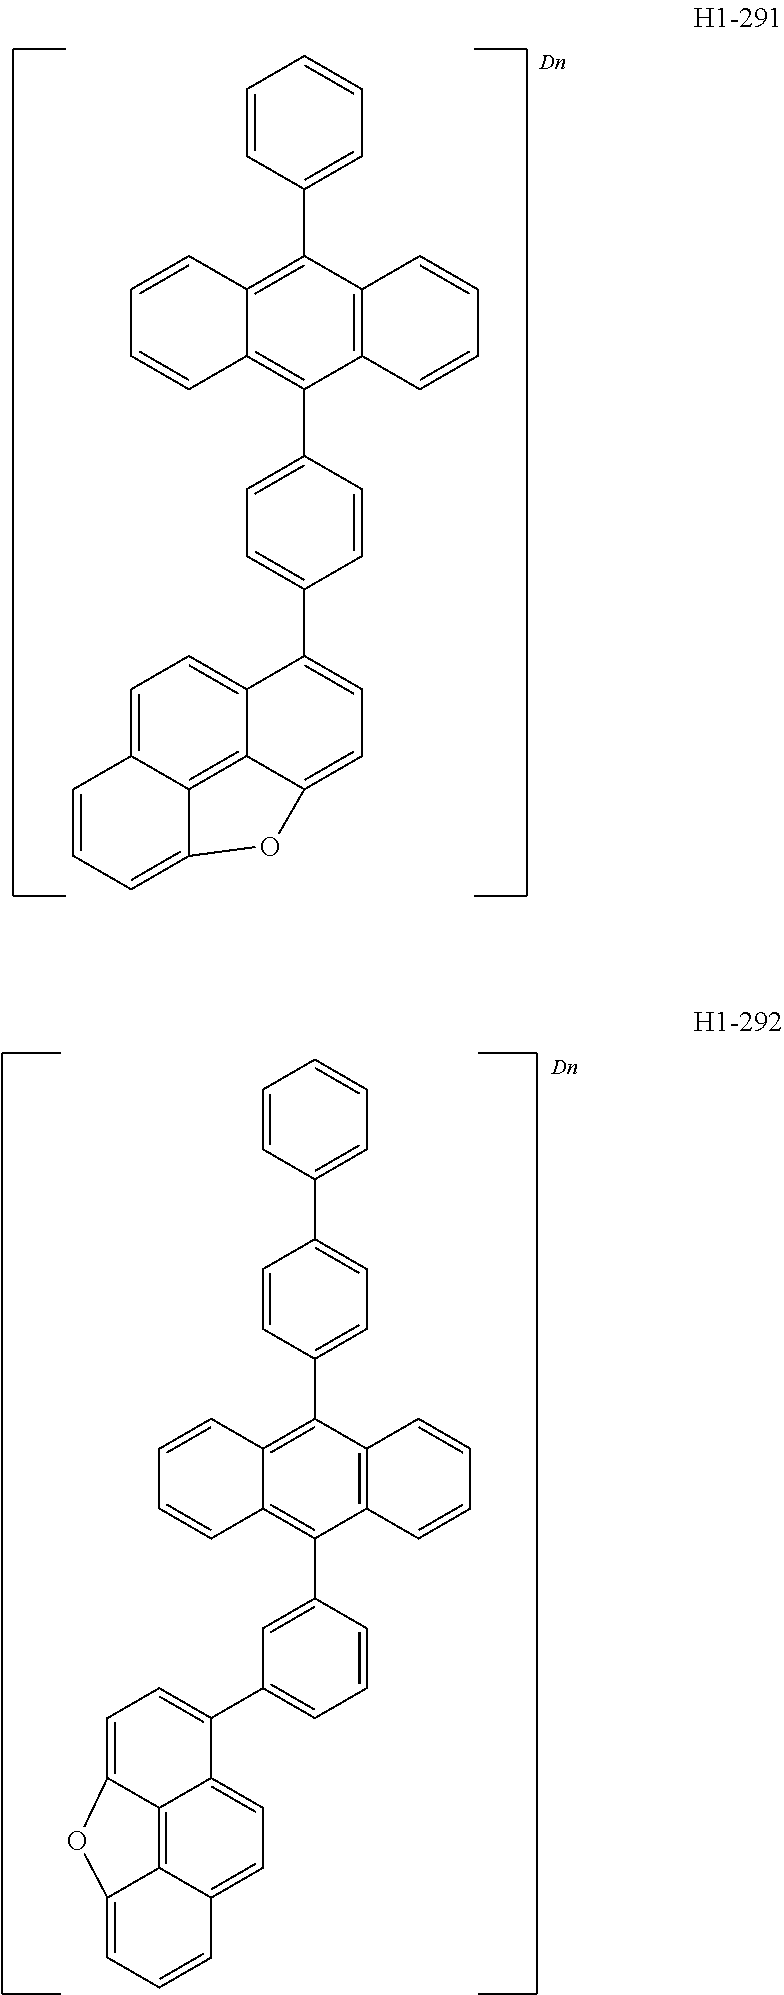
C1=CC(C2=C3C(=C(C4=CC=C(C5=CC=C6C7=C8C(=CC=C75)C=CC=C8O6)C=C4)C4=C2C=CC=C4)C=CC=C3)=CC=C1.C1=CC(C2=C3C(=C(C4=CC(C5=CC=C6C7=C8C(=CC=C75)C=CC=C8O6)=CC=C4)C4=C2C=CC=C4)C=CC=C3)=CC=C1C1=CC=CC=C1
